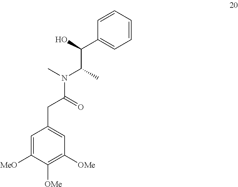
C1=C([MeO])C([OMe])=C([OMe])C=C1CC(=O)N(C(C(C1=CC=CC=C1)O)C)C
